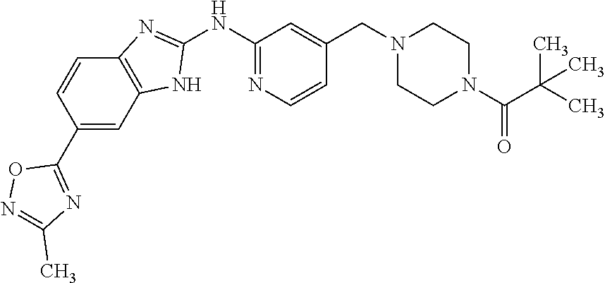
C1(NC2=NC3=C(N2)C=C(C2=NC(C)=NO2)C=C3)=NC=CC(CN2CCN(C(C(C)(C)C)=O)CC2)=C1
